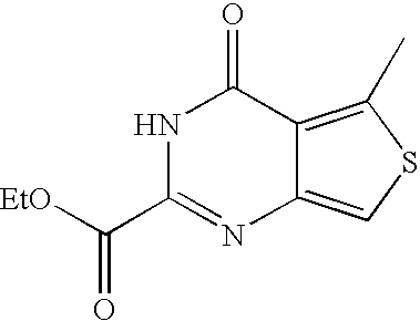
N1C(C([EtO])=O)=NC2=CSC(C)=C2C1=O
